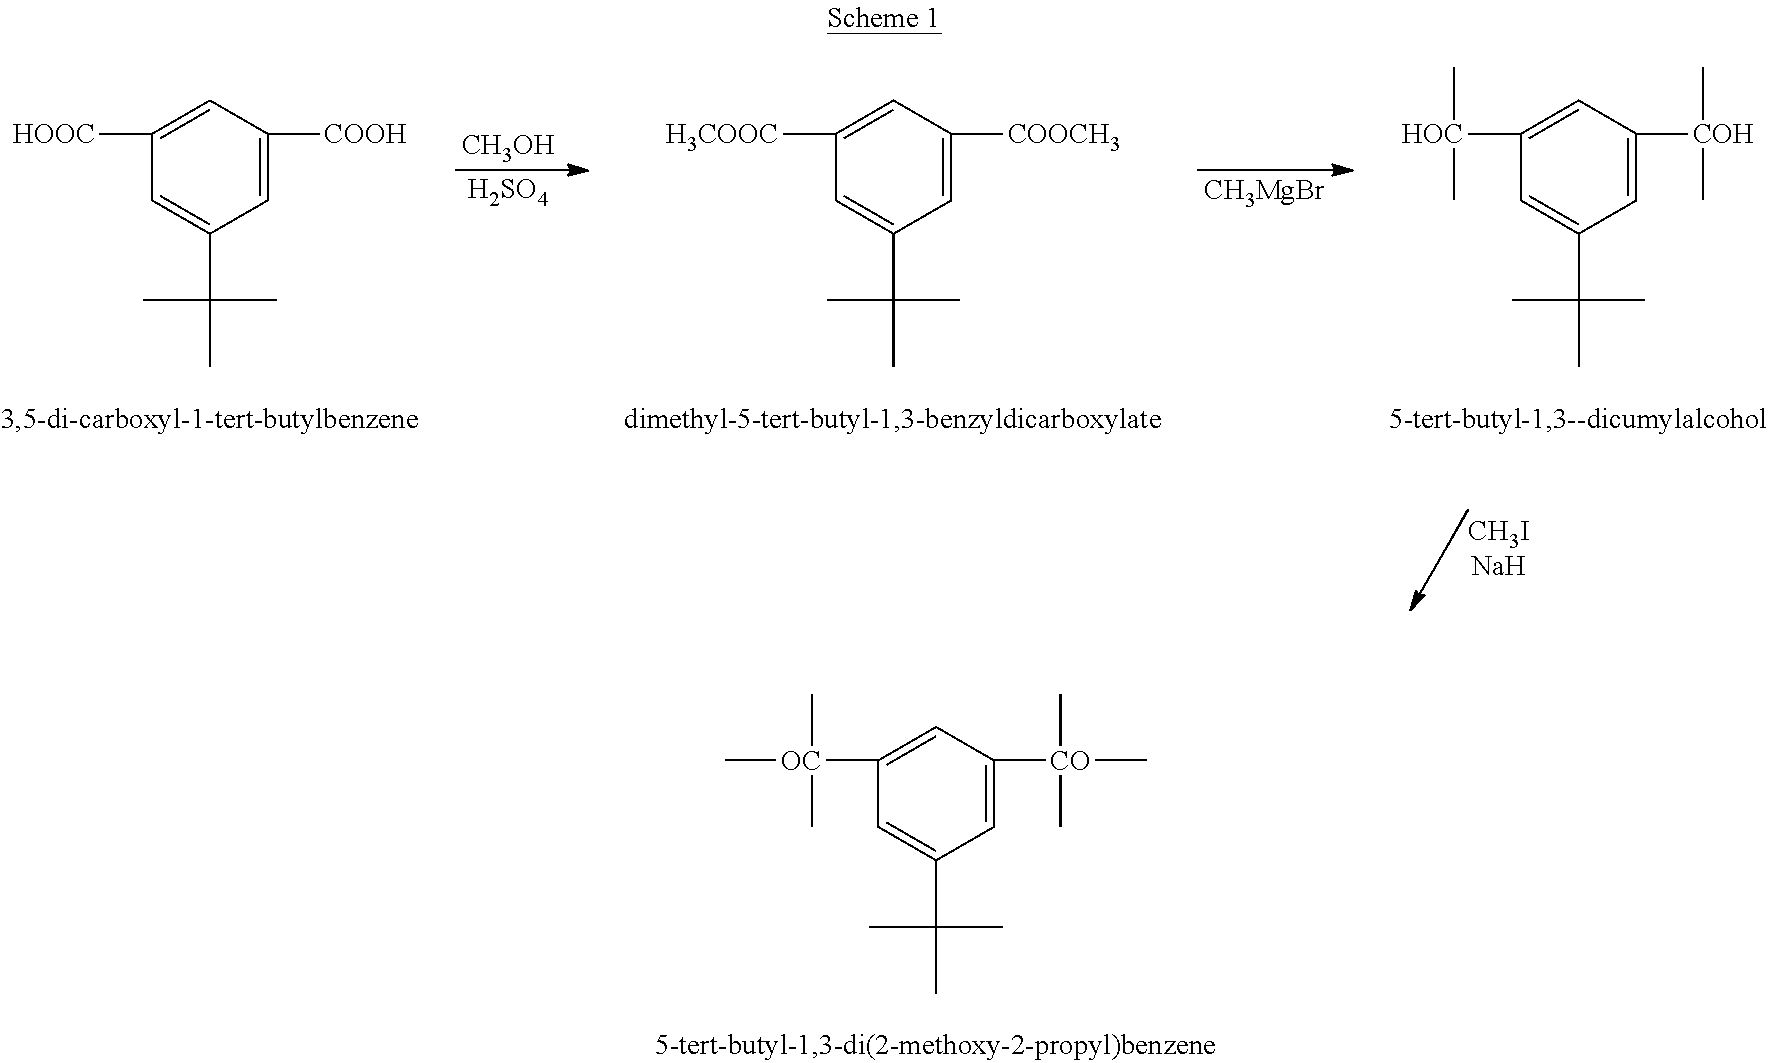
C1=C([COOH])C=C([HOOC])C=C1C(C)(C)C.C1=C([COOCH3])C=C([H3COOC])C=C1C(C)(C)C.C1=C([COH](C)C)C=C([HOC](C)C)C=C1C(C)(C)C.[CH3OH].[H2SO4].[CH3MgBr].C1=C([CO](C)(C)C)C=C([OC](C)(C)C)C=C1C(C)(C)C
